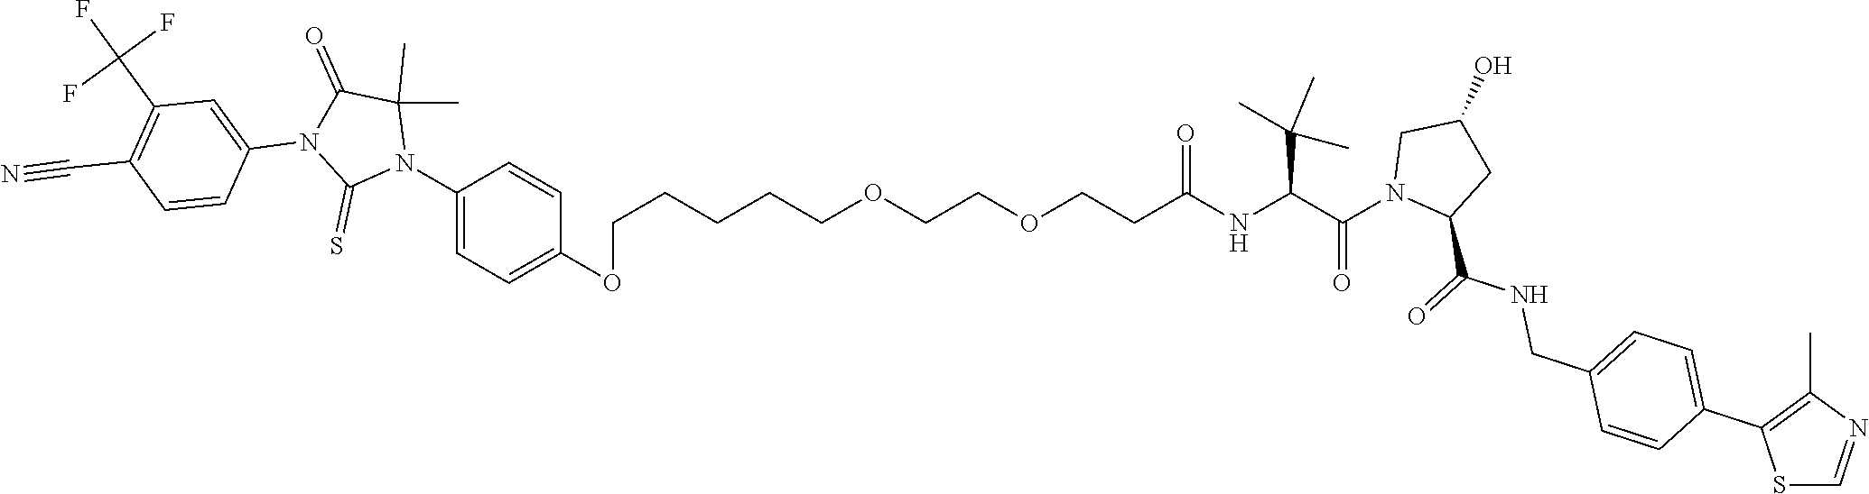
C(CCOCCOCCC(NC(C(N1C(C(=O)NCC2=CC=C(C3=C(C)N=CS3)C=C2)CC(O)C1)=O)C(C)(C)C)=O)CCOC1=CC=C(N2C(C)(C)C(=O)N(C3=CC(C(F)(F)F)=C(C#N)C=C3)C2=S)C=C1
